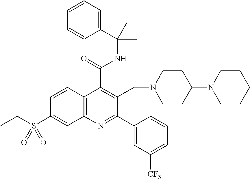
C1(C(=O)NC(C)(C2=CC=CC=C2)C)=C(CN2CCC(N3CCCCC3)CC2)C(C2=CC([CF3])=CC=C2)=NC2=C1C=CC(S(CC)(=O)=O)=C2
